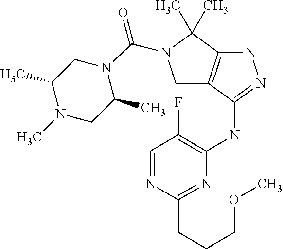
N(C1=NNC2=C1CN(C(N1CC(C)N(C)CC1C)=O)C2(C)C)C1=C(F)C=NC(CCCOC)=N1
